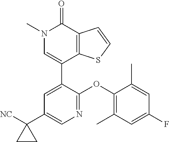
C1=CSC2=C1C(=O)N(C)C=C2C1=CC(C2([NC])CC2)=CN=C1OC1=C(C)C=C(F)C=C1C
